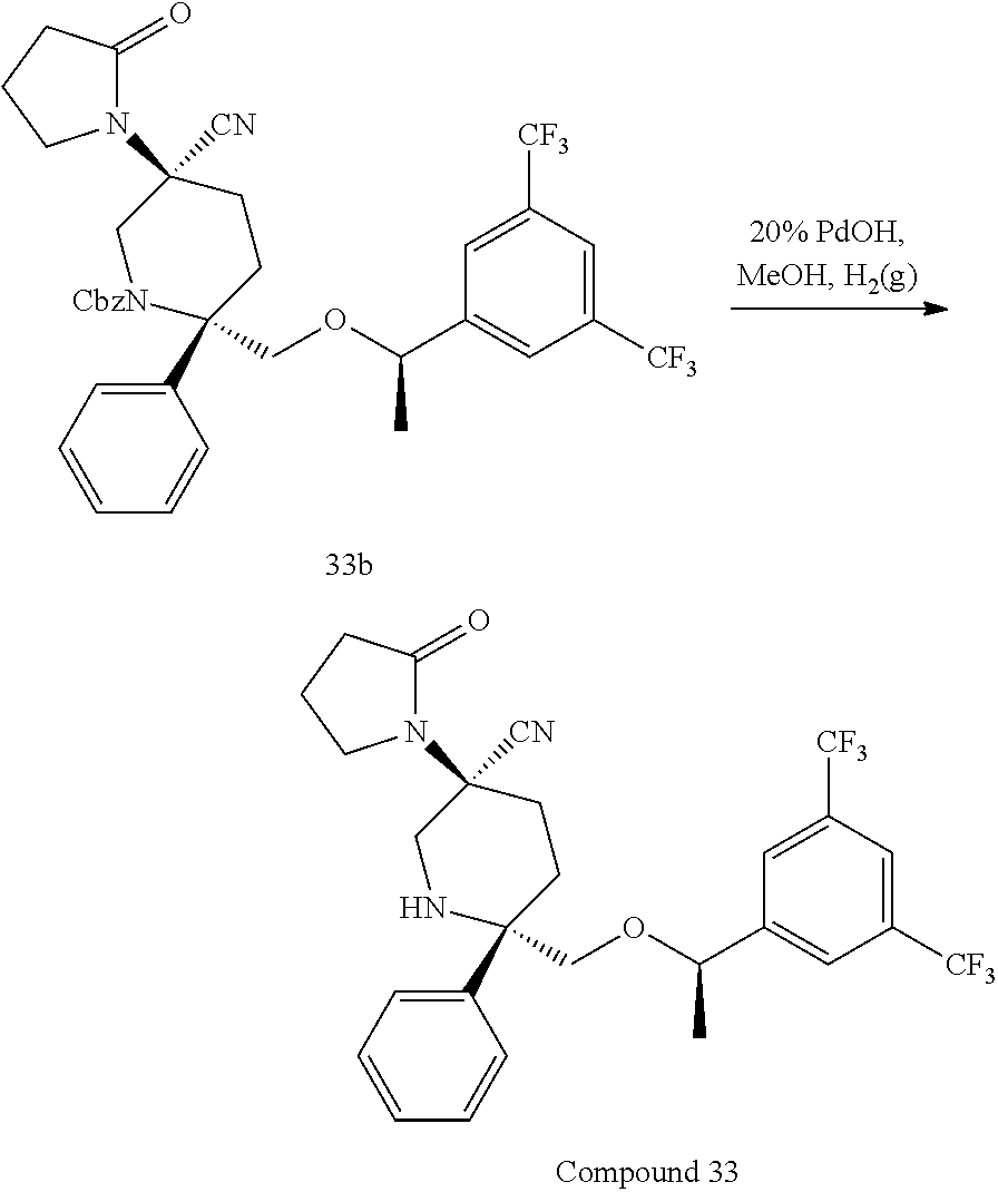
C1(C2(COC(C3=CC([CF3])=CC([CF3])=C3)C)[CbzN]CC(N3C(=O)CCC3)([CN])CC2)=CC=CC=C1.C1(C2(COC(C3=CC([CF3])=CC([CF3])=C3)C)NCC(N3C(=O)CCC3)([CN])CC2)=CC=CC=C1
